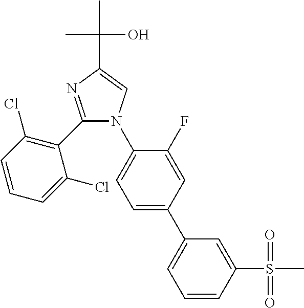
C1(C2=C(Cl)C=CC=C2Cl)=NC(C(C)(C)O)=CN1C1=CC=C(C2=CC=CC(S(C)(=O)=O)=C2)C=C1F
